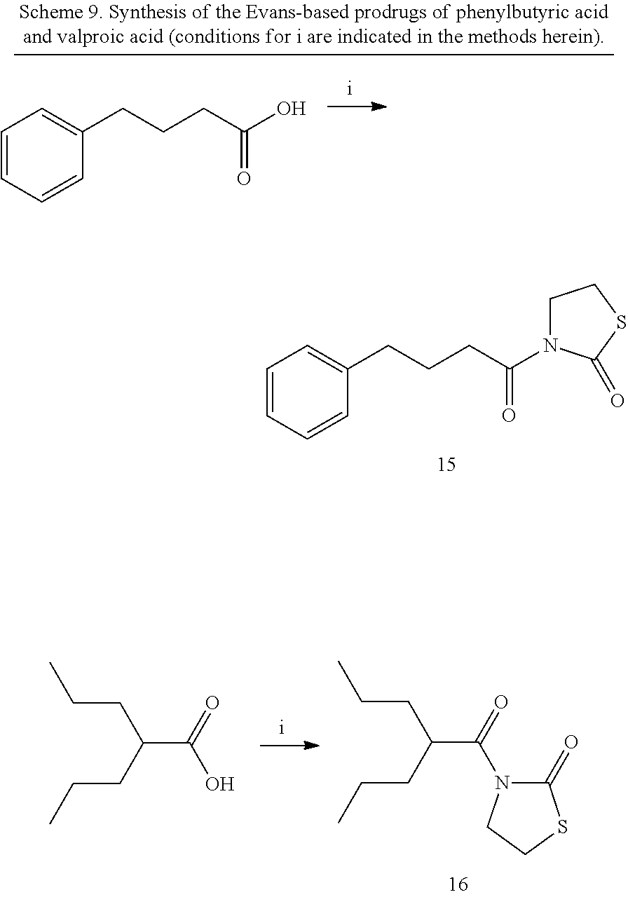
C1=CC=CC(CCCC(N2CCSC2=O)=O)=C1.C(CC(C(=O)O)CCC)C.C(CC(C(=O)N1C(=O)SCC1)CCC)C.C1=CC=CC(CCCC(O)=O)=C1
